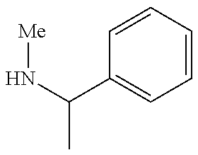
[Me]NC(C1=CC=CC=C1)C
